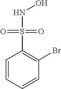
C1=CC=CC(Br)=C1S(NO)(=O)=O
